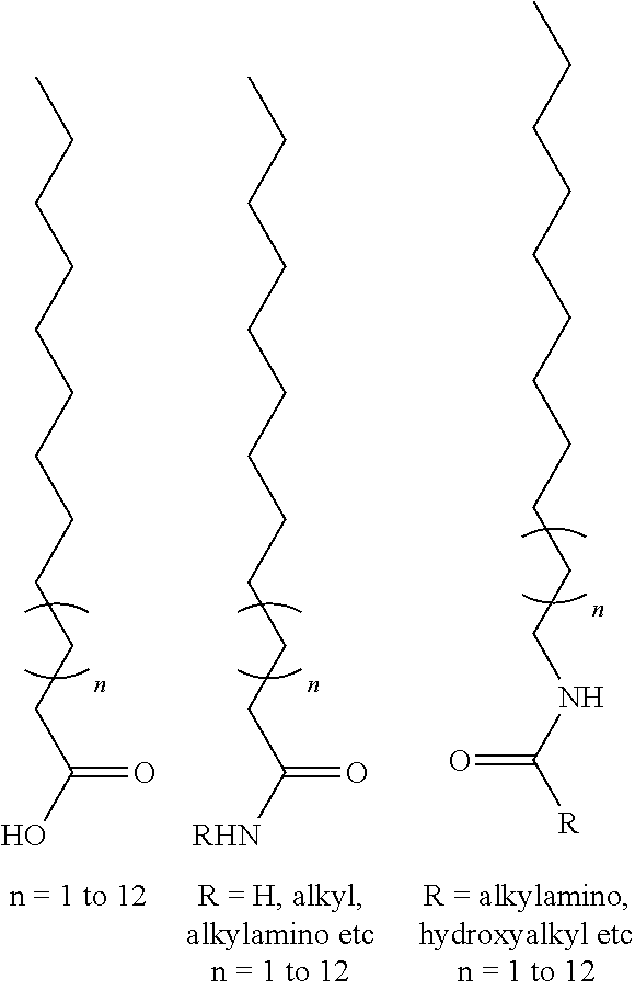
CCCCCCCCCCCC(O)=O.CCCCCCCCCCCC([RHN])=O.CCCCCCCCCCCNC(=O)[R]
